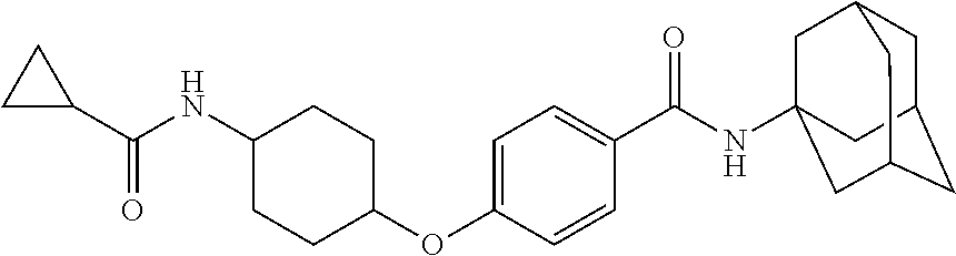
C1=C(OC2CCC(NC(C3CC3)=O)CC2)C=CC(C(NC23CC4CC(CC(C2)C4)C3)=O)=C1
